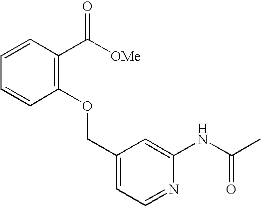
C1=CC(C([OMe])=O)=C(OCC2=CC=NC(NC(=O)C)=C2)C=C1
